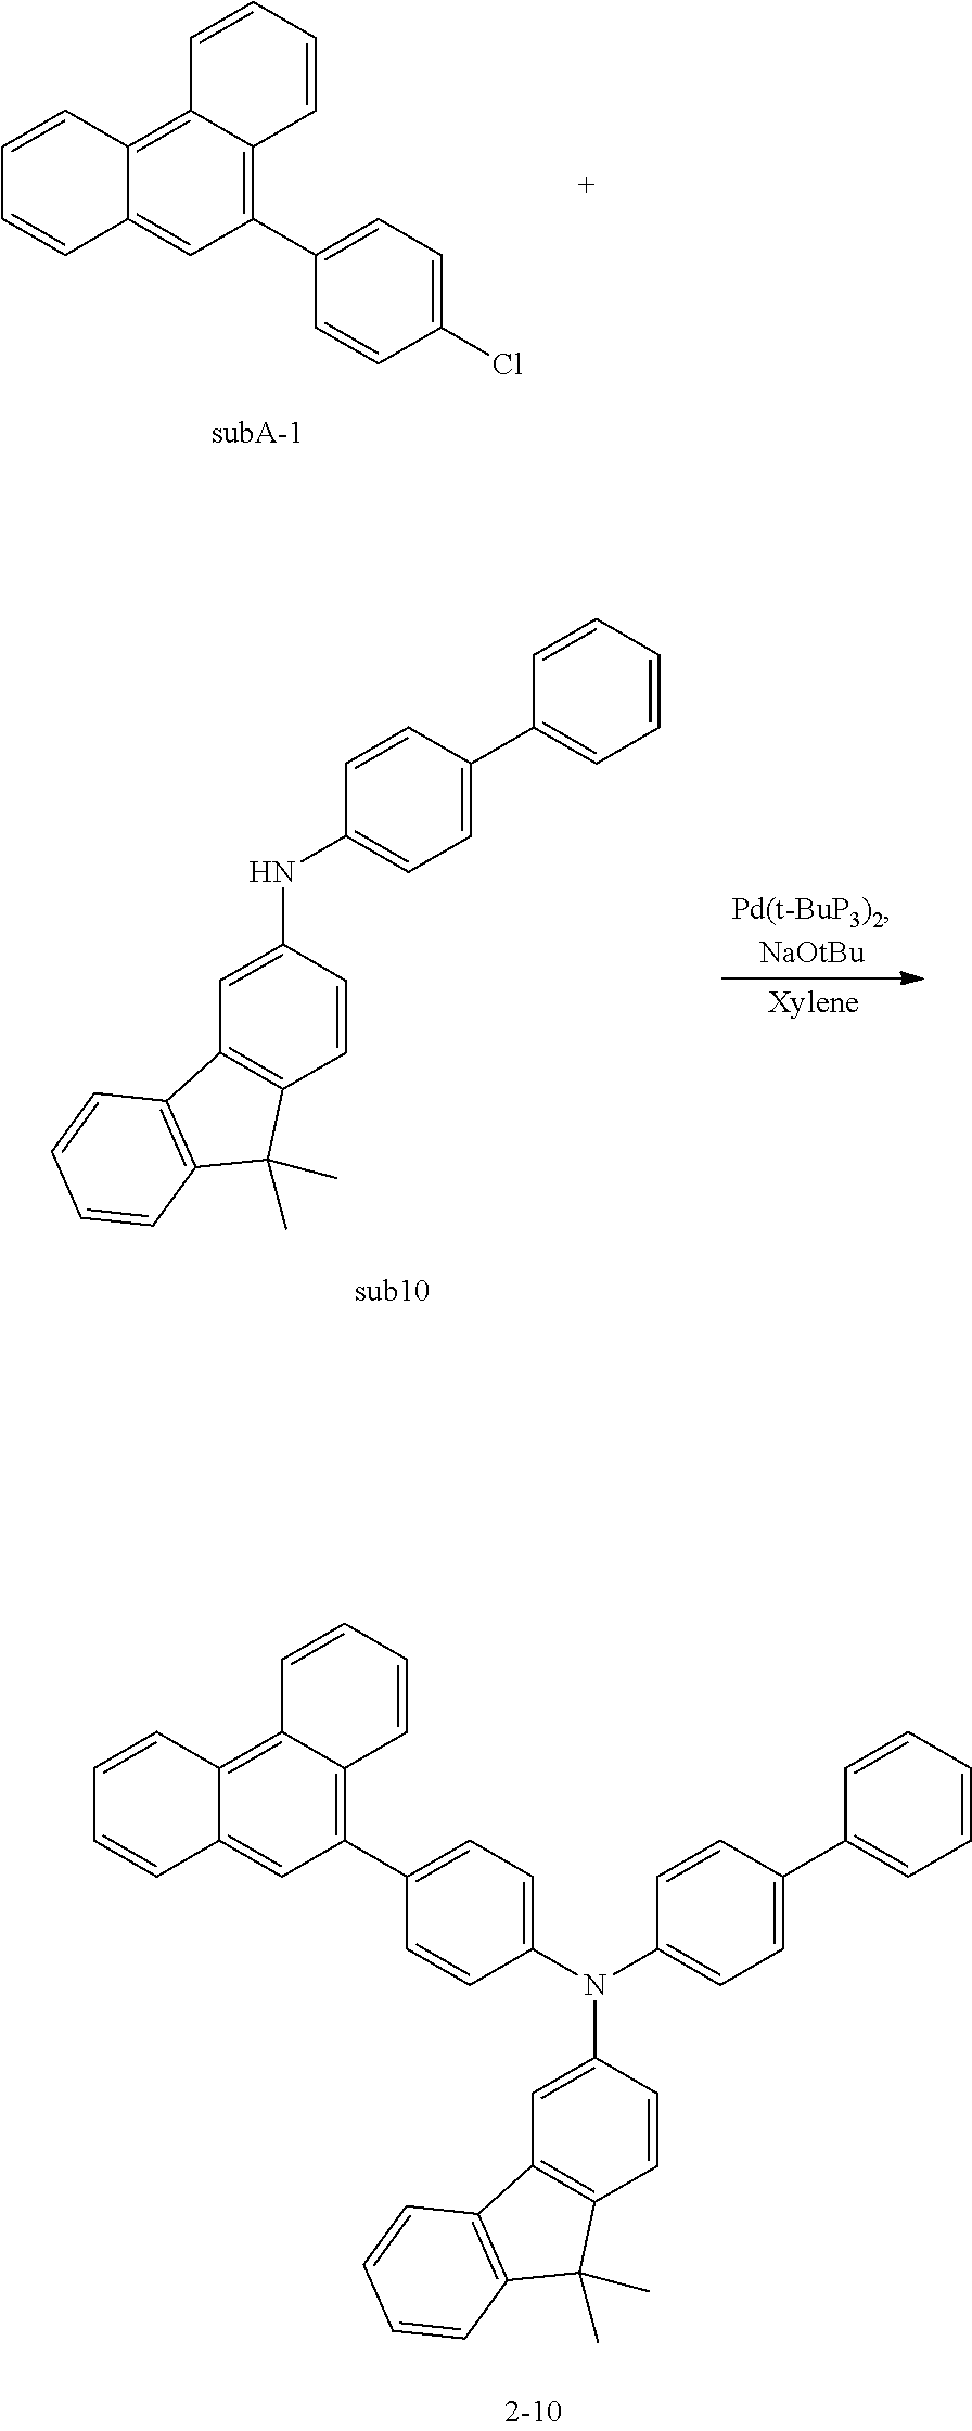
C1=CC2=CC(C3=CC=C(Cl)C=C3)=C3C(=C2C=C1)C=CC=C3.C1=CC(NC2=CC3=C(C=C2)C(C)(C)C2=C3C=CC=C2)=CC=C1C1=CC=CC=C1.C1=CC2=CC(C3=CC=C(N(C4=CC=C(C5=CC=CC=C5)C=C4)C4=CC5=C(C=C4)C(C)(C)C4=C5C=CC=C4)C=C3)=C3C(=C2C=C1)C=CC=C3
